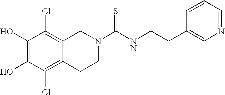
C1(O)=C(O)C(Cl)=C2C(=C1Cl)CN(C([NN]CCC1=CN=CC=C1)=S)CC2
